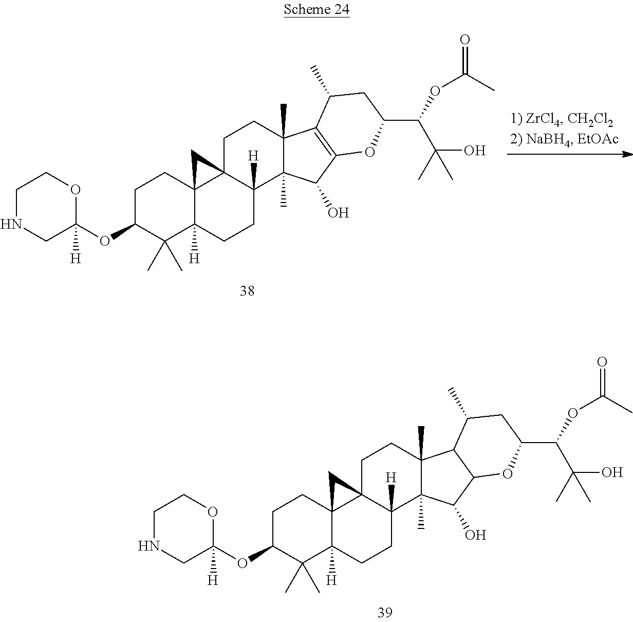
C1NCC(OC2CCC34C([H])(C2(C)C)CCC2([H])C3(CCC3(C)C2(C)C(O)C2C3C(C)CC(C(OC(=O)C)C(C)(O)C)O2)C4)([H])OC1.C1NCC(OC2CCC34C([H])(C2(C)C)CCC2([H])C3(CCC3(C)C2(C)C(O)C2=C3C(C)CC(C(OC(=O)C)C(C)(O)C)O2)C4)([H])OC1
